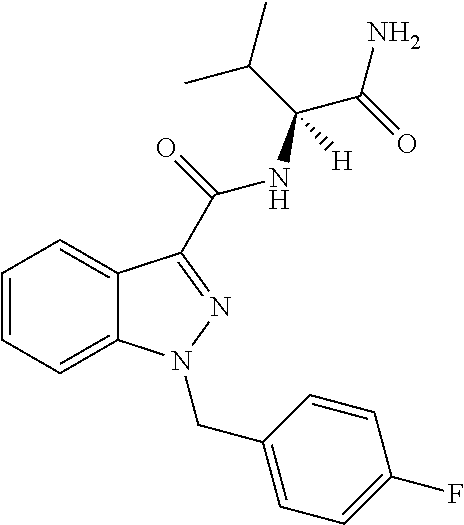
C1=CC=C2C(=C1)C(C(NC(C(C)C)(C(N)=O)[H])=O)=NN2CC1=CC=C(F)C=C1
